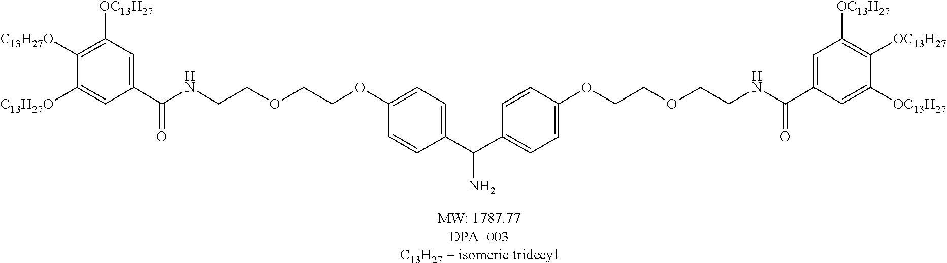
C1([C13H27O])=C([OC13H27])C=C(C(NCCOCCOC2=CC=C(C(C3=CC=C(OCCOCCNC(C4=CC([OC13H27])=C([OC13H27])C([OC13H27])=C4)=O)C=C3)N)C=C2)=O)C=C1[C13H27O]
